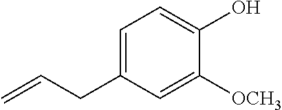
C1=C(CC=C)C=C([OCH3])C(O)=C1
